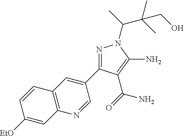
[EtO]C1=CC2=C(C=C1)C=C(C1=NN(C(C)C(C)(C)CO)C(N)=C1C(=O)N)C=N2
